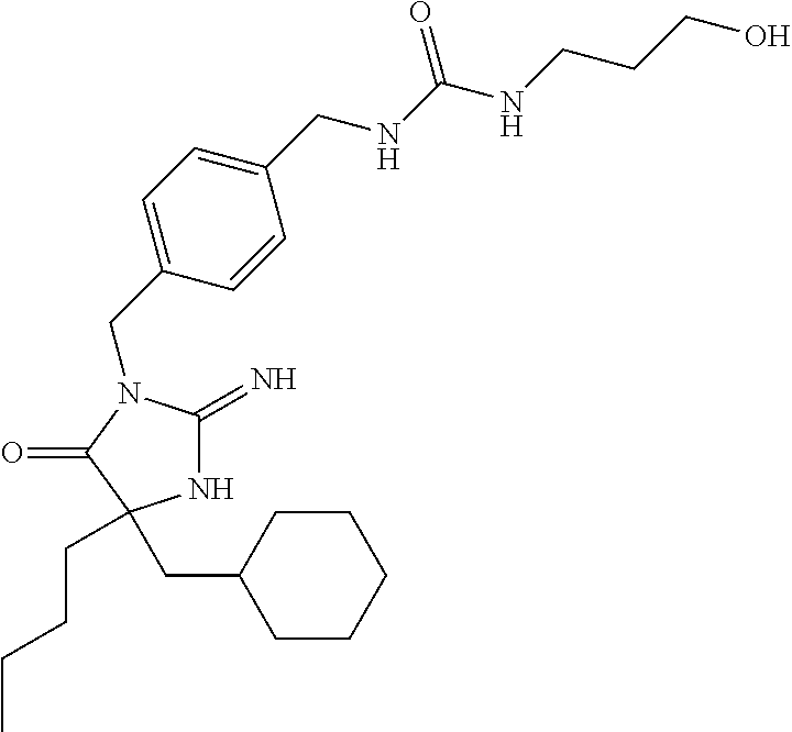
N1C(=N)N(CC2=CC=C(CNC(NCCCO)=O)C=C2)C(=O)C1(CC1CCCCC1)CCCC
